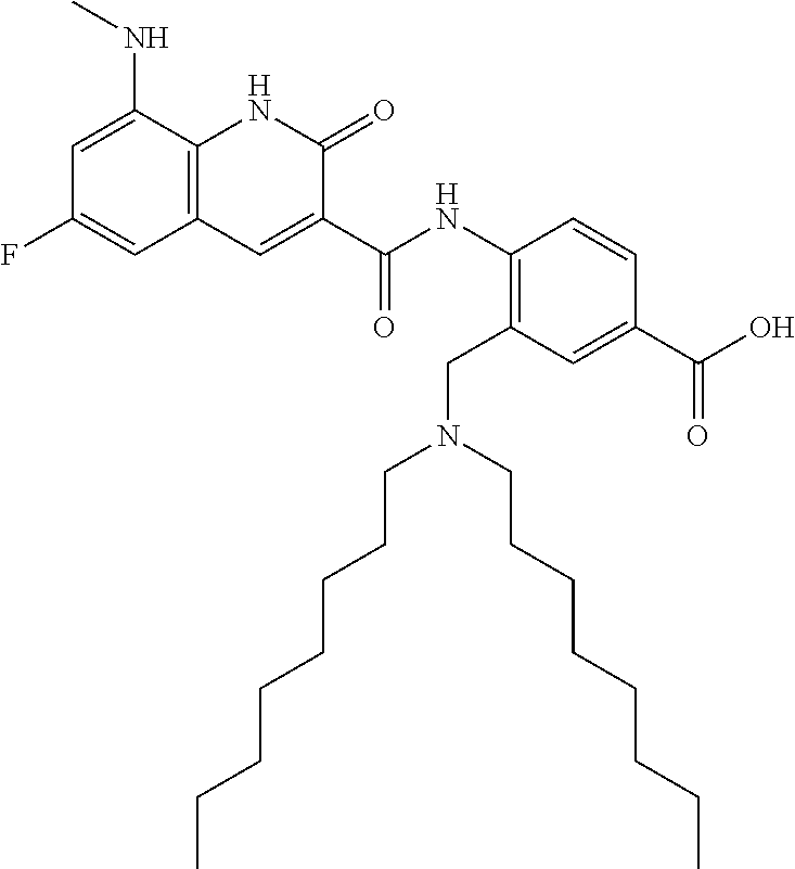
C(=O)(C1=CC2=C(NC1=O)C(NC)=CC(F)=C2)NC1=C(CN(CCCCCCCC)CCCCCCCC)C=C(C(O)=O)C=C1
